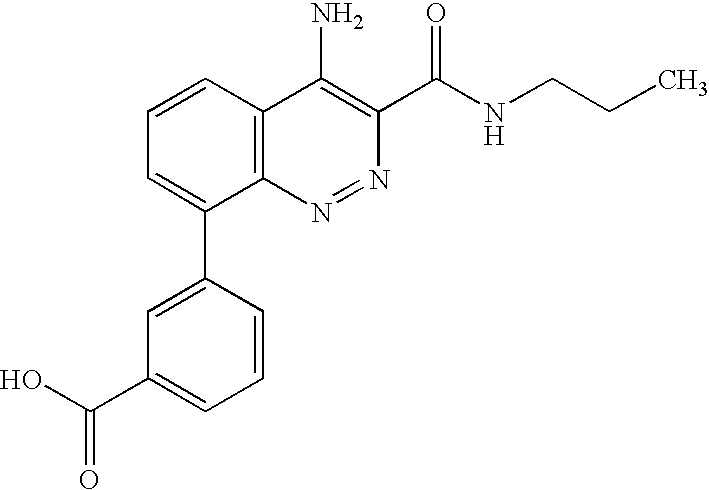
C1=CC2=C(C(C3=CC(C(O)=O)=CC=C3)=C1)N=NC(C(NCCC)=O)=C2N
